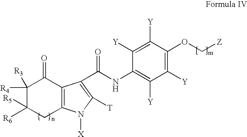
C12=C(C(=O)C([R4])([R3])C([R6])([R5])C1)C(C(=O)NC1=C([Y])C([Y])=C(OC[Z])C([Y])=C1[Y])=C([T])N2[X]
